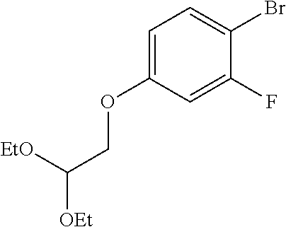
C1=C(OCC([OEt])[EtO])C=C(F)C(Br)=C1
